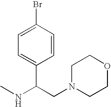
C1=CC(Br)=CC=C1C(CN1CCOCC1)NC
